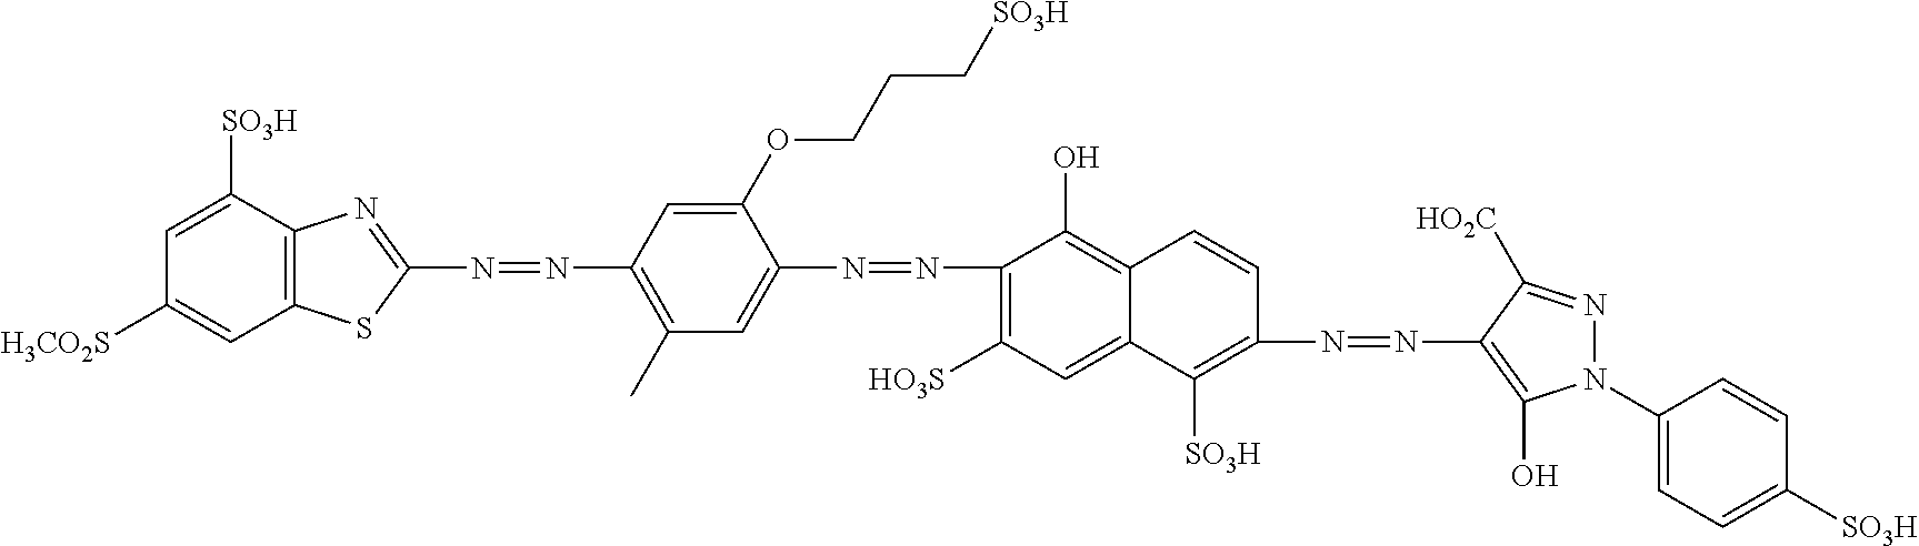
N(=NC1=C(C)C=C(N=NC2=C([HO3S])C=C3C(=C2O)C=CC(N=NC2=C(O)N(C4=CC=C([SO3H])C=C4)N=C2[HO2C])=C3[SO3H])C(OCCC[SO3H])=C1)C1=NC2=C(S1)C=C([H3CO2S])C=C2[SO3H]
